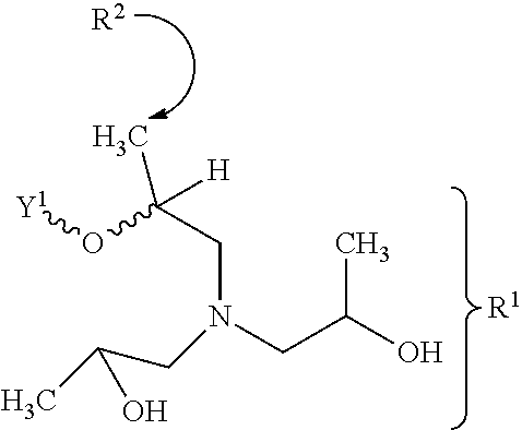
[R2].OC(CN(CC(C)(O[Y1])[H])CC(C)O)C.[R1]
